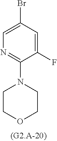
C1=C(Br)C=C(F)C(N2CCOCC2)=N1
